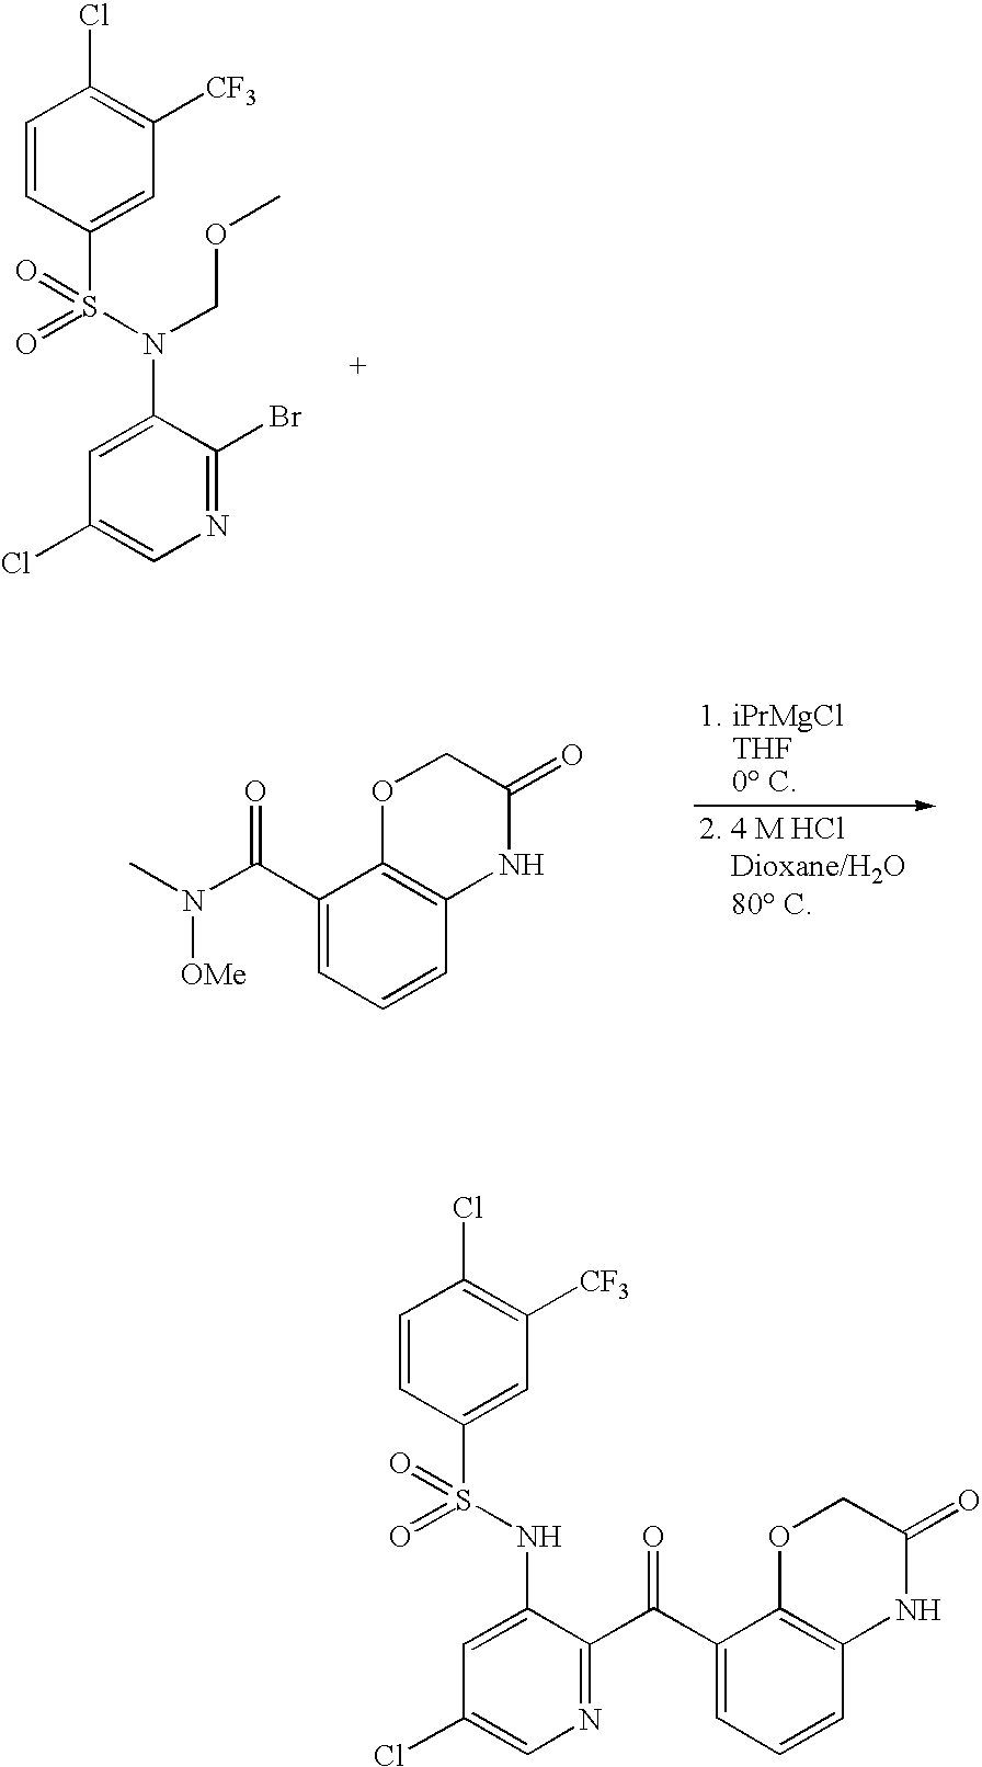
C1(Cl)=CN=C(Br)C(N(S(=O)(=O)C2=CC([CF3])=C(Cl)C=C2)COC)=C1.N(C(C1=CC=CC2=C1OCC(=O)N2)=O)(C)[OMe].C1(Cl)=CN=C(C(C2=CC=CC3=C2OCC(=O)N3)=O)C(NS(=O)(=O)C2=CC([CF3])=C(Cl)C=C2)=C1
